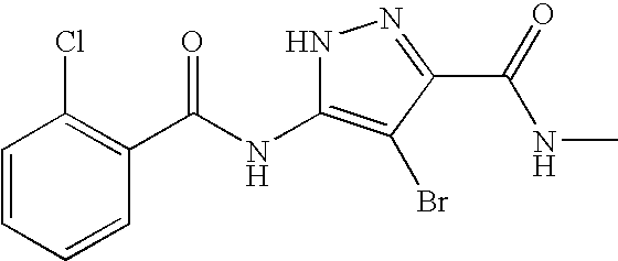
C1=CC=CC(C(NC2=C(Br)C(C(NC)=O)=NN2)=O)=C1Cl
